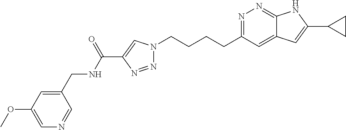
N1=C(CCCCN2N=NC(C(NCC3=CC(OC)=CN=C3)=O)=C2)C=C2C(=N1)NC(C1CC1)=C2
